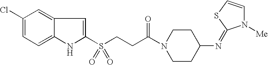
C1(Cl)=CC=C2C(=C1)C=C(S(CCC(N1CCC(N=C3N([Me])C=CS3)CC1)=O)(=O)=O)N2
